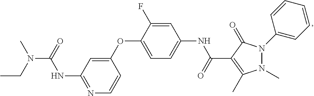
N1=C(NC(=O)N(C)CC)C=C(OC2=CC=C(NC(=O)C3=C(C)N(C)N(C4=CC=CC=C4)C3=O)C=C2F)C=C1
